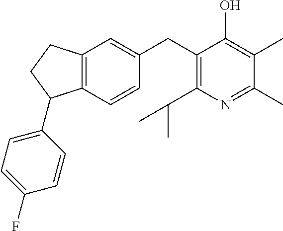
C1(CC2=C(C(C)C)N=C(C)C(C)=C2O)=CC2=C(C=C1)C(C1=CC=C(F)C=C1)CC2
